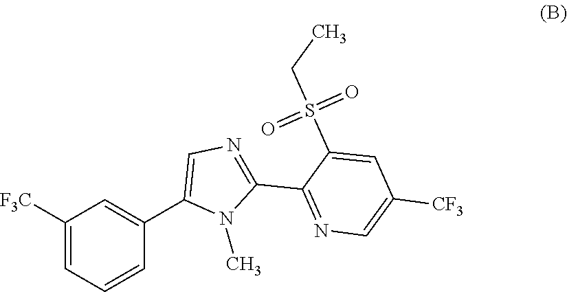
S(CC)(=O)(C1=CC([CF3])=CN=C1C1=NC=C(C2=CC([F3C])=CC=C2)N1C)=O
